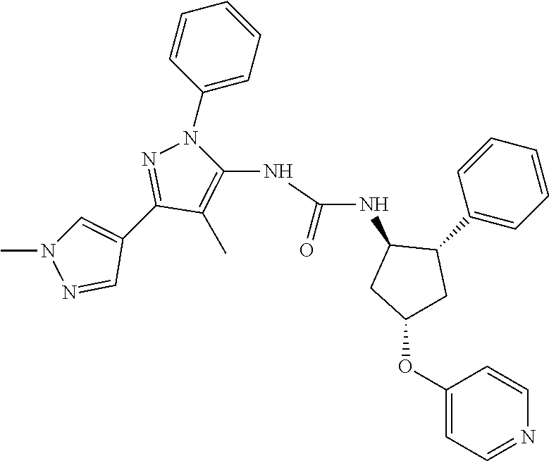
C1(C2=NN(C3=CC=CC=C3)C(NC(=O)NC3CC(OC4=CC=NC=C4)CC3C3=CC=CC=C3)=C2C)=CN(C)N=C1
